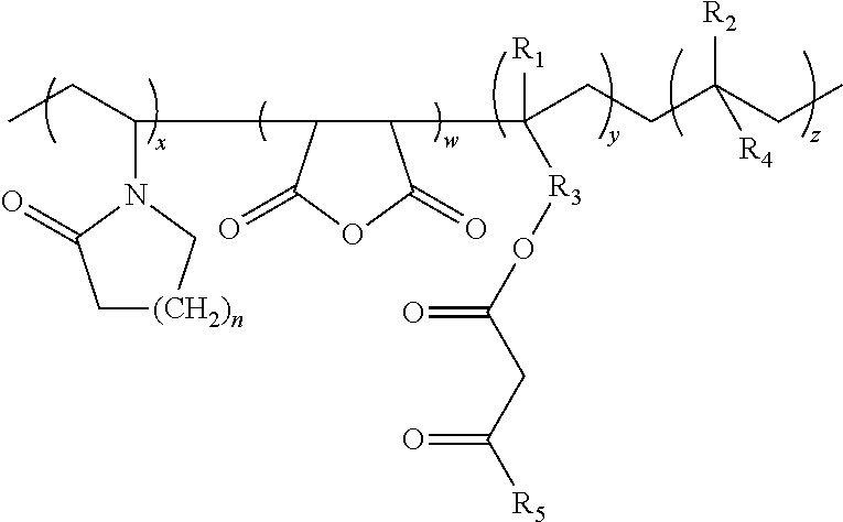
C1[(CH2)n]CN(C(CC)C2C(C([R1])([R3]OC(CC([R5])=O)=O)CCC(CC)([R2])[R4])C(=O)OC2=O)C1=O
